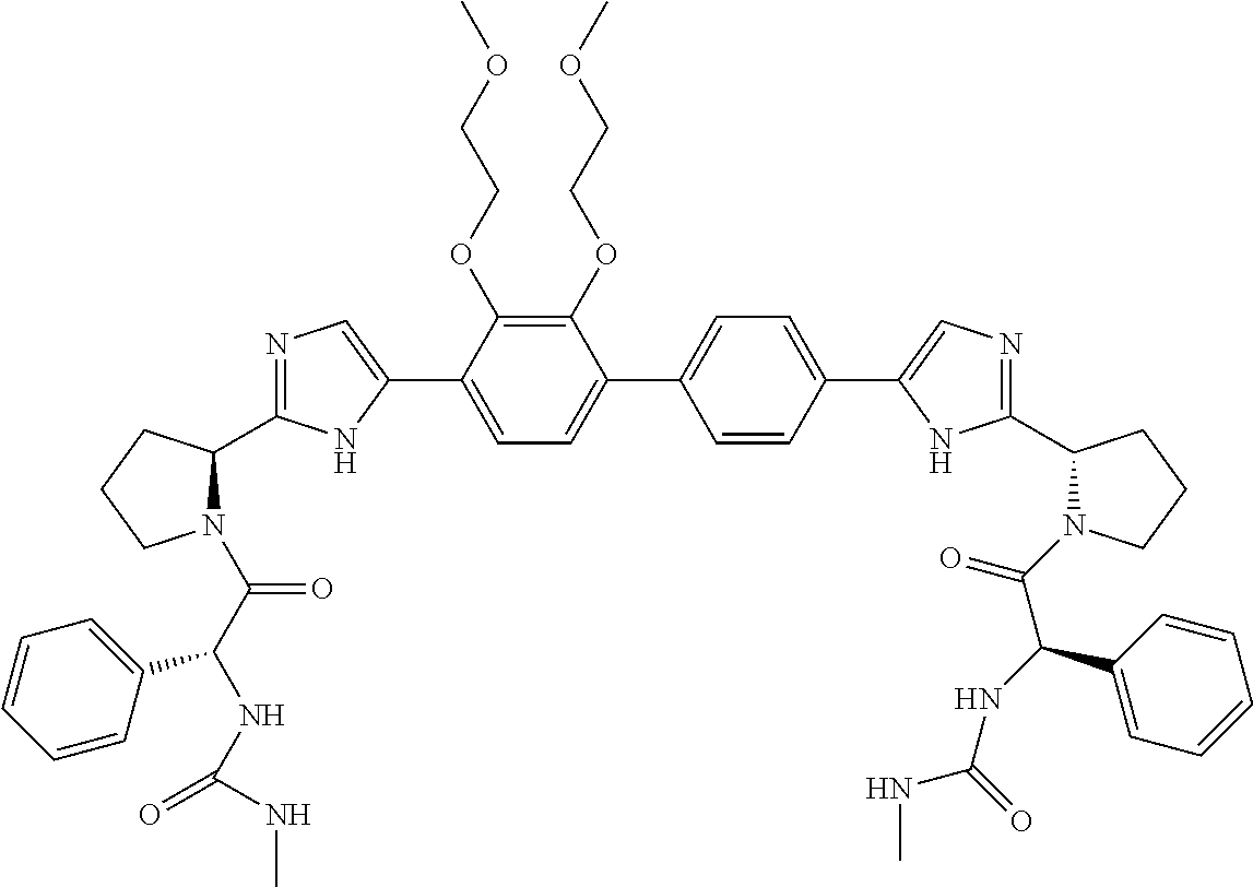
C1(OCCOC)=C(OCCOC)C(C2=CN=C(C3N(C(C(NC(NC)=O)C4=CC=CC=C4)=O)CCC3)N2)=CC=C1C1=CC=C(C2=CN=C(C3N(C(=O)C(NC(NC)=O)C4=CC=CC=C4)CCC3)N2)C=C1
